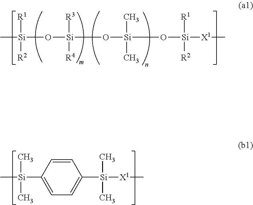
C[Si](C1=CC=C([Si]([X1]C)(C)C)C=C1)(C)C.C[Si](O[Si](O[Si](O[Si]([X1]C)([R1])[R2])(C)C)([R3])[R4])([R1])[R2]
